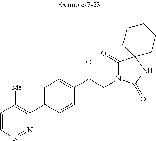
C1=CN=NC(C2=CC=C(C(CN3C(=O)C4(NC3=O)CCCCC4)=O)C=C2)=C1[Me]
